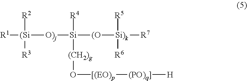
[R1][(Si]([O)j][Si]([(O][Si)k]([R7])([R5])[R6])([R4])[(CH2)g]O[[(EO)p][(PO)q]][H])([R2])[R3]
